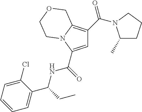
C1=C(C(=O)NC(CC)C2=CC=CC=C2Cl)N2C(=C1C(N1C(C)CCC1)=O)COCC2
